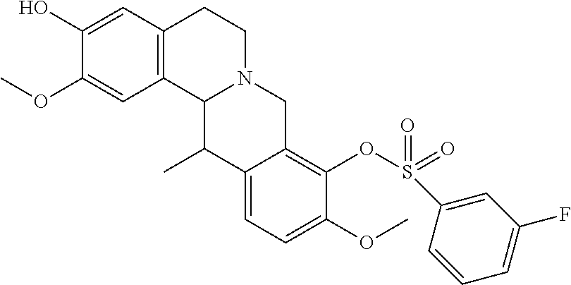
C1(OC)=CC2=C(C=C1O)CCN1C2C(C)C2=CC=C(OC)C(OS(=O)(=O)C3=CC(F)=CC=C3)=C2C1
